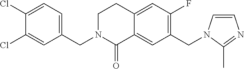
C1(CN2C=CN=C2C)=C(F)C=C2C(=C1)C(=O)N(CC1=CC=C(Cl)C(Cl)=C1)CC2
